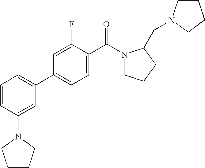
C1=CC=C(C2=CC=C(C(=O)N3CCCC3CN3CCCC3)C(F)=C2)C=C1N1CCCC1
